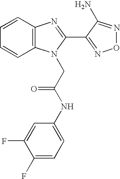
C1=CC2=C(C=C1)N(CC(NC1=CC=C(F)C(F)=C1)=O)C(C1=NON=C1N)=N2
